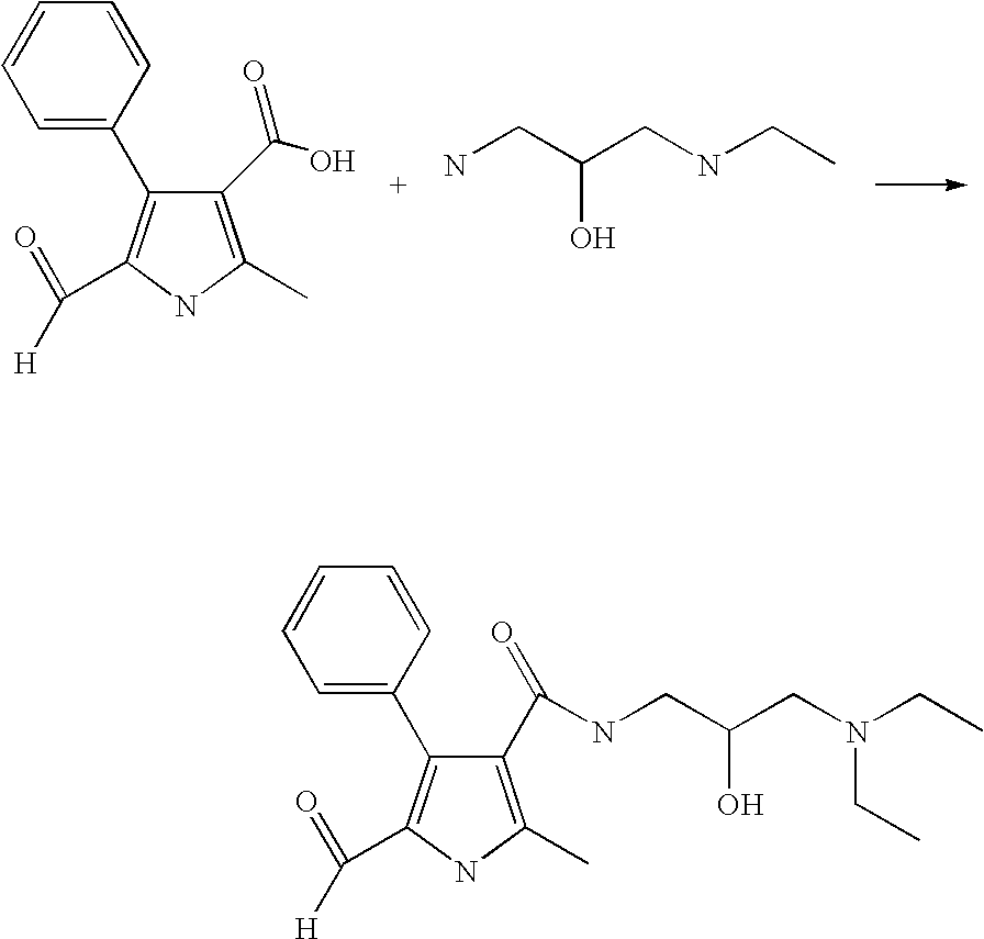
C1=C(C2=C(C(=O)[H])NC(C)=C2C(O)=O)C=CC=C1.NCC(CNCC)O.C1=C(C2=C(C(=O)[H])NC(C)=C2C(NCC(CN(CC)CC)O)=O)C=CC=C1
